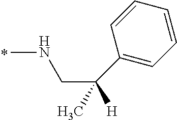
C1(C(CNC)([H])C)=CC=CC=C1
